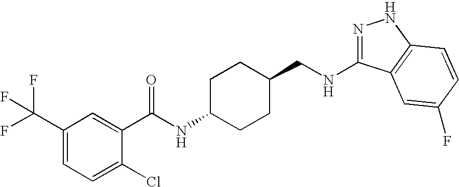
N1=C(NCC2CCC(NC(=O)C3=CC(C(F)(F)F)=CC=C3Cl)CC2)C2=C(N1)C=CC(F)=C2
